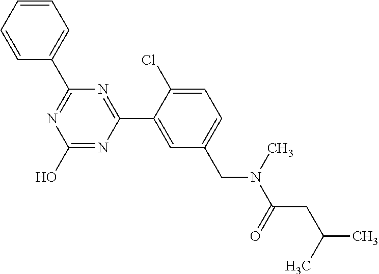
N1=C(C2=CC=CC=C2)N=C(C2=CC(CN(C(CC(C)C)=O)C)=CC=C2Cl)N=C1O
